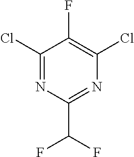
C1(Cl)=NC(C(F)F)=NC(Cl)=C1F
